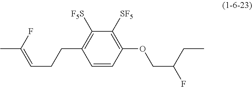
C1=CC(OCC(CC)F)=C([SF5])C([F5S])=C1CCC=C(C)F
